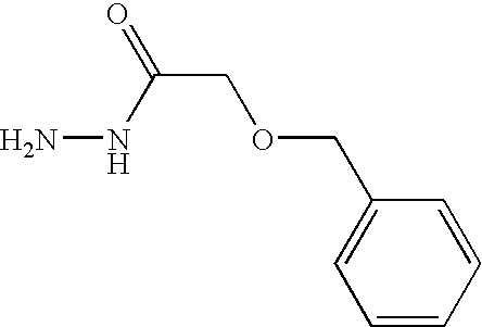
C1(COCC(=O)NN)=CC=CC=C1
